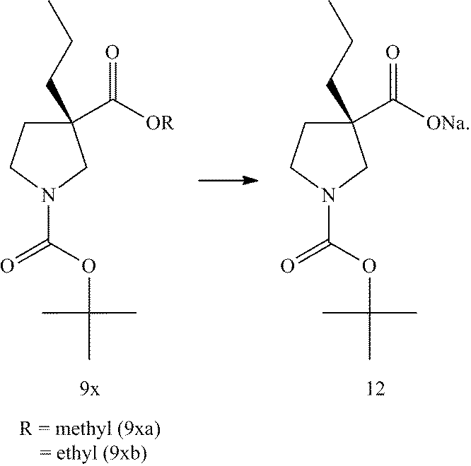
[OR]C(=O)C1(CCC)CCN(C(OC(C)(C)C)=O)C1.[ONa]C(=O)C1(CCC)CCN(C(OC(C)(C)C)=O)C1
